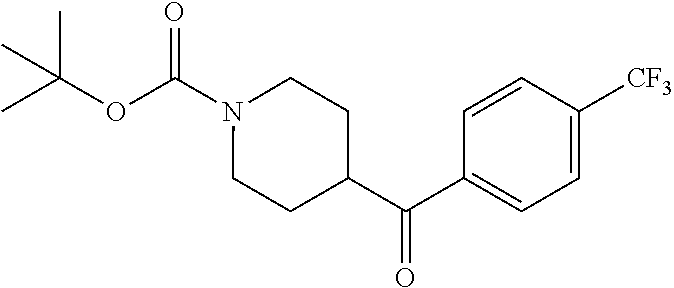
C(OC(N1CCC(C(C2=CC=C([CF3])C=C2)=O)CC1)=O)(C)(C)C
